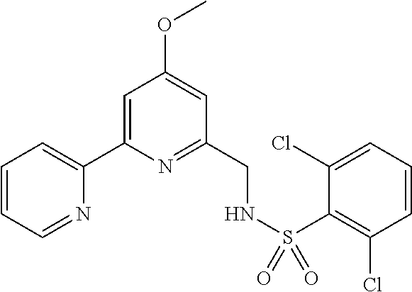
C1=CC=NC(C2=CC(OC)=CC(CNS(=O)(=O)C3=C(Cl)C=CC=C3Cl)=N2)=C1
